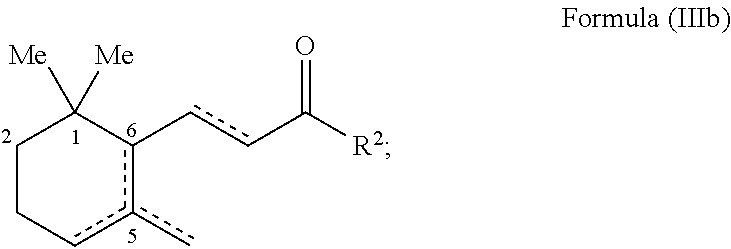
C1Ccc(c)c(-ccC(=O)[R2])C1([Me])[Me]
